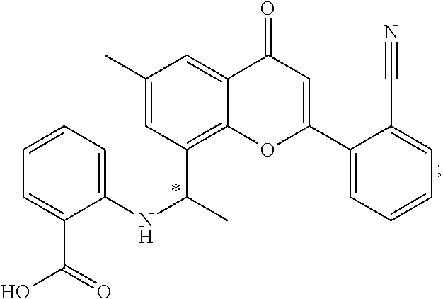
C1(NC(C)C2=C3C(=CC(C)=C2)C(=O)C=C(C2=CC=CC=C2C#N)O3)=CC=CC=C1C(=O)O
